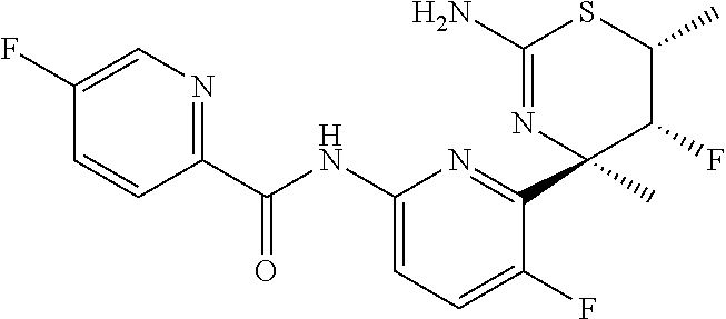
C1(C(NC2=CC=C(F)C(C3(C)C(F)C(C)SC(N)=N3)=N2)=O)=NC=C(F)C=C1
